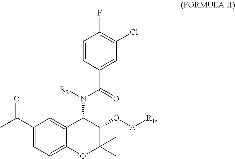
C1(C(C)=O)=CC=C2C(=C1)C(N([R2])C(=O)C1=CC(Cl)=C(F)C=C1)C(O[A][R1])C(C)(C)O2
